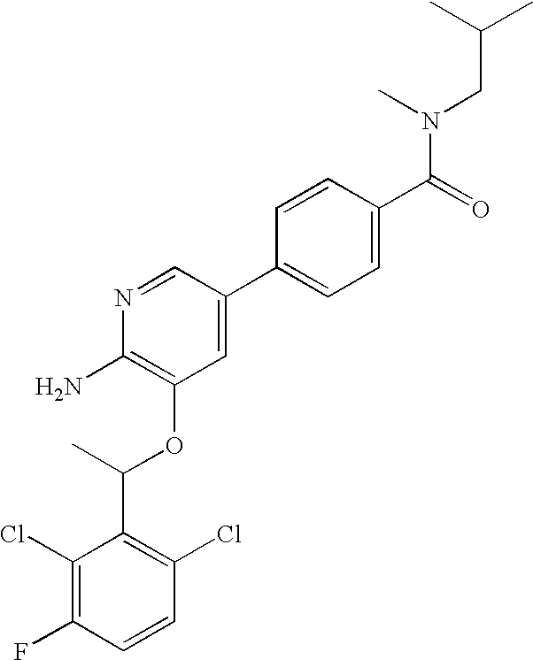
C1(Cl)=C(F)C=CC(Cl)=C1C(C)OC1=C(N)N=CC(C2=CC=C(C(=O)N(C)CC(C)C)C=C2)=C1
